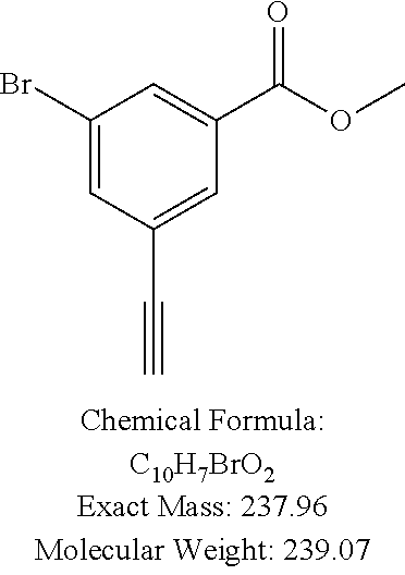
C1(Br)=CC(C#C)=CC(C(OC)=O)=C1
